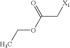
CCOC(C[X1])=O
